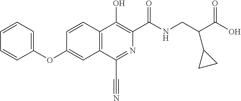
C1(OC2=CC3=C(C=C2)C(O)=C(C(NCC(C(O)=O)C2CC2)=O)N=C3C#N)=CC=CC=C1
